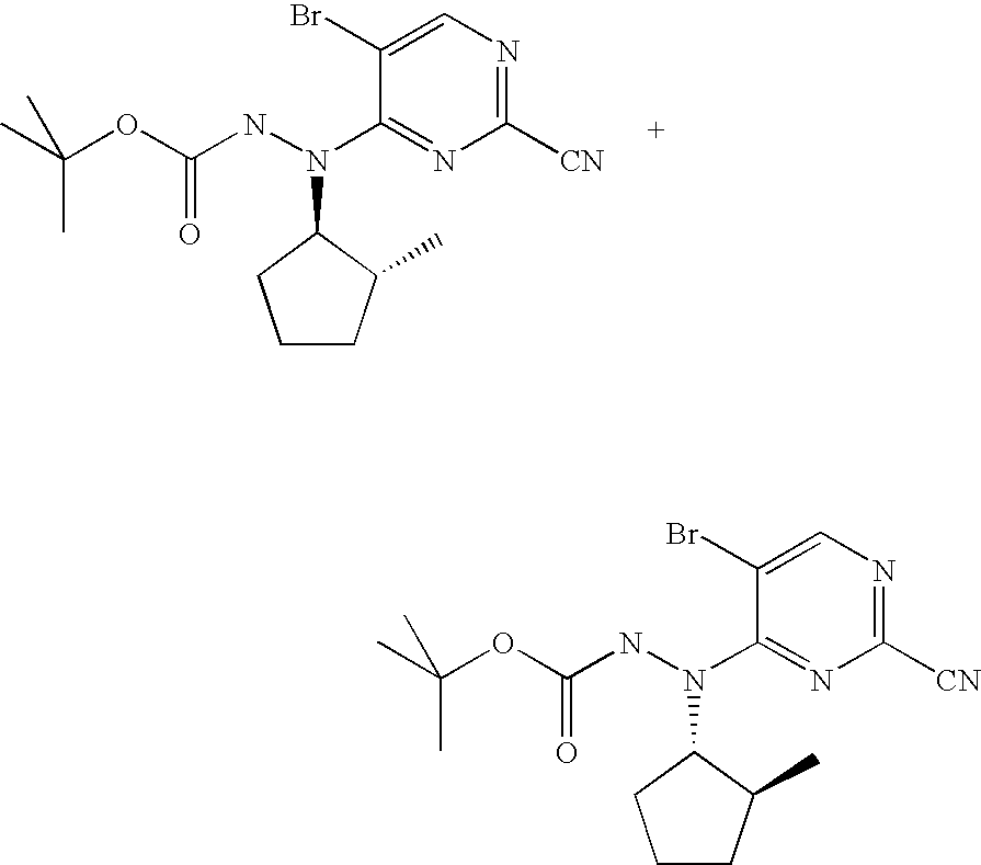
C1(Br)=CN=C([CN])N=C1N(NC(OC(C)(C)C)=O)C1CCCC1C.C1(Br)=CN=C([CN])N=C1N(NC(OC(C)(C)C)=O)C1CCCC1C
